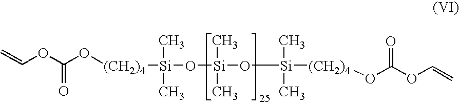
C=COC(O[(CH2)4][Si](O[Si](C)(C)O[Si](C)(C)[(CH2)4]OC(=O)OC=C)(C)C)=O
